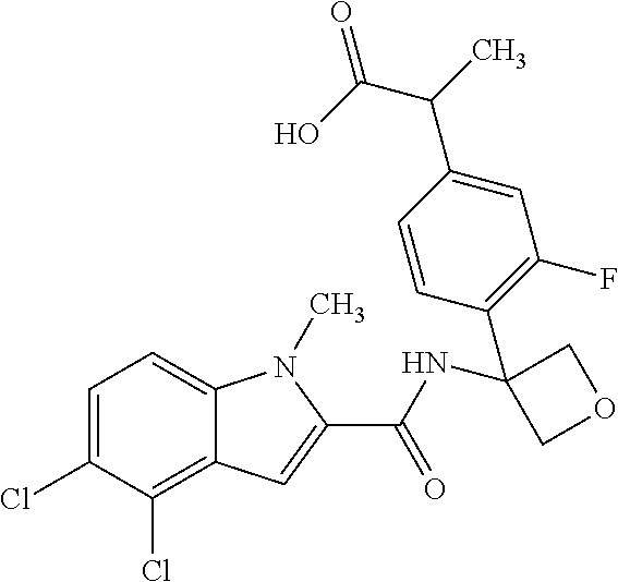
C1=C(Cl)C(Cl)=C2C(=C1)N(C)C(C(NC1(C3=C(F)C=C(C(C(=O)O)C)C=C3)COC1)=O)=C2
